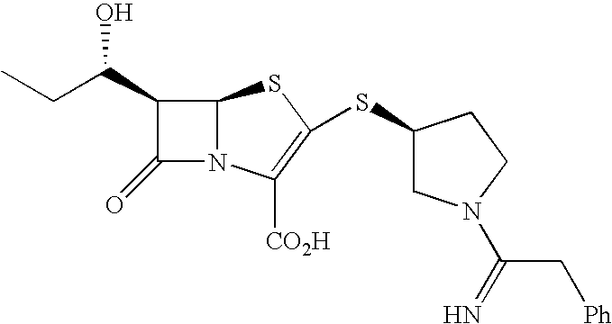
C12N(C([CO2H])=C(SC3CN(C(=N)C[Ph])CC3)S1)C(=O)C2C(O)CC
